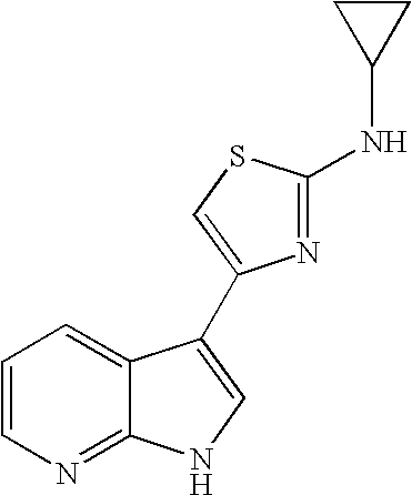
C1=CN=C2C(=C1)C(C1=CSC(NC3CC3)=N1)=CN2
